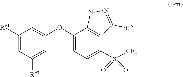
C1([Rc1])=CC([Rc3])=CC(OC2=CC=C(S([CF3])(=O)=O)C3=C2NN=C3[R5])=C1
